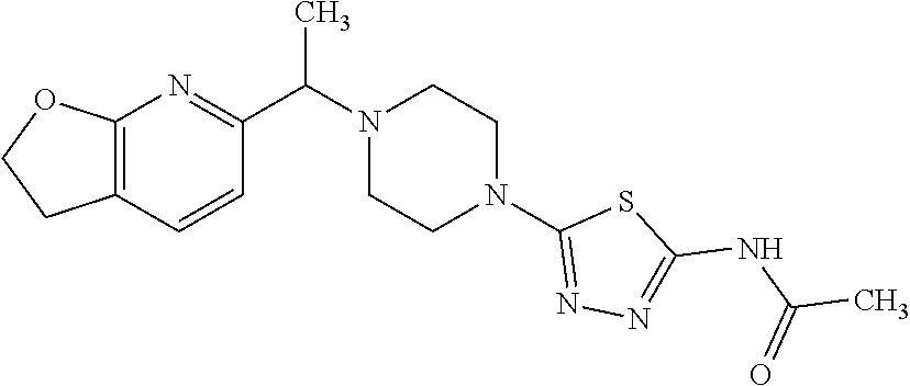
C12=C(C=CC(C(N3CCN(C4=NN=C(NC(C)=O)S4)CC3)C)=N1)CCO2
